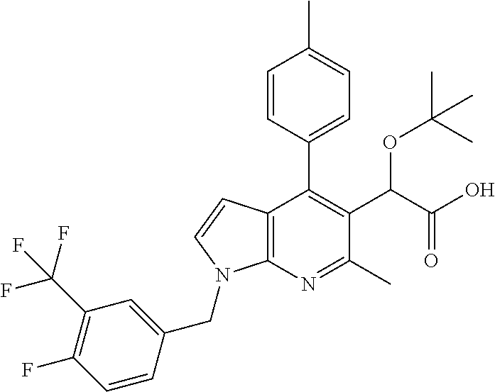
C12=C(N=C(C)C(C(C(O)=O)OC(C)(C)C)=C1C1=CC=C(C)C=C1)N(CC1=CC(C(F)(F)F)=C(F)C=C1)C=C2
